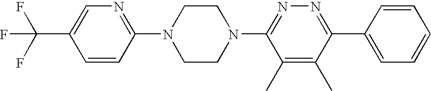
C1=CC(N2CCN(C3=NN=C(C4=CC=CC=C4)C(C)=C3C)CC2)=NC=C1C(F)(F)F
